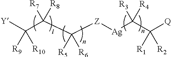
[Y]C(C(C([Z][Ag]C(C([Q])([R1])[R2])([R3])[R4])([R5])[R6])([R7])[R8])([R9])[R10]
